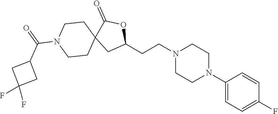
C1(N2CCN(CCC3OC(=O)C4(C3)CCN(C(=O)C3CC(F)(F)C3)CC4)CC2)=CC=C(F)C=C1
